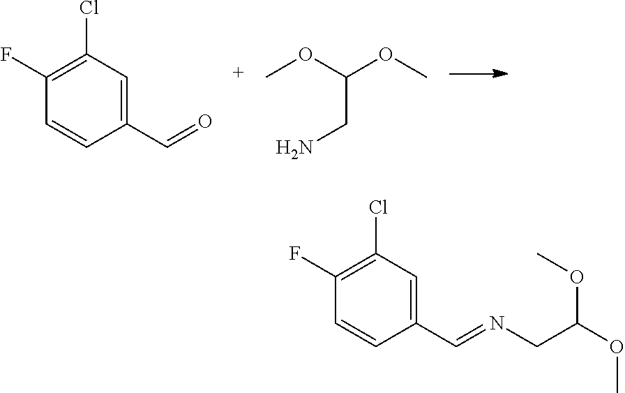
C1(C=O)=CC(Cl)=C(F)C=C1.C(C(OC)OC)N.C1(C=NCC(OC)OC)=CC(Cl)=C(F)C=C1
